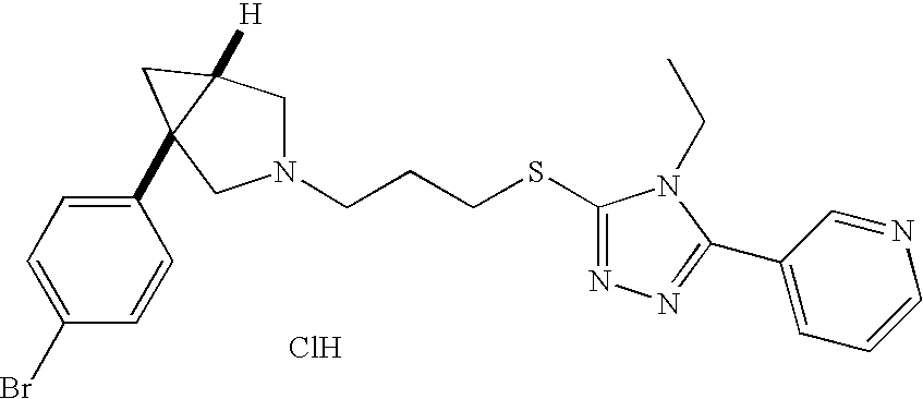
C1(C23C([H])(CN(CCCSC4=NN=C(C5=CC=CN=C5)N4CC)C2)C3)=CC=C(Br)C=C1.Cl
